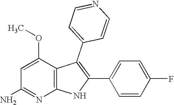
C12=C(C(OC)=CC(N)=N1)C(C1=CC=NC=C1)=C(C1=CC=C(F)C=C1)N2
